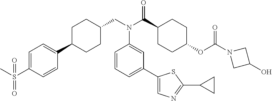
C1=C(S(C)(=O)=O)C=CC(C2CCC(CN(C(C3CCC(OC(N4CC(O)C4)=O)CC3)=O)C3=CC(C4=CN=C(C5CC5)S4)=CC=C3)CC2)=C1
